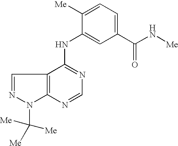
C12=C(C(NC3=CC(C(N[Me])=O)=CC=C3[Me])=NC=N1)C=NN2C([Me])([Me])[Me]
